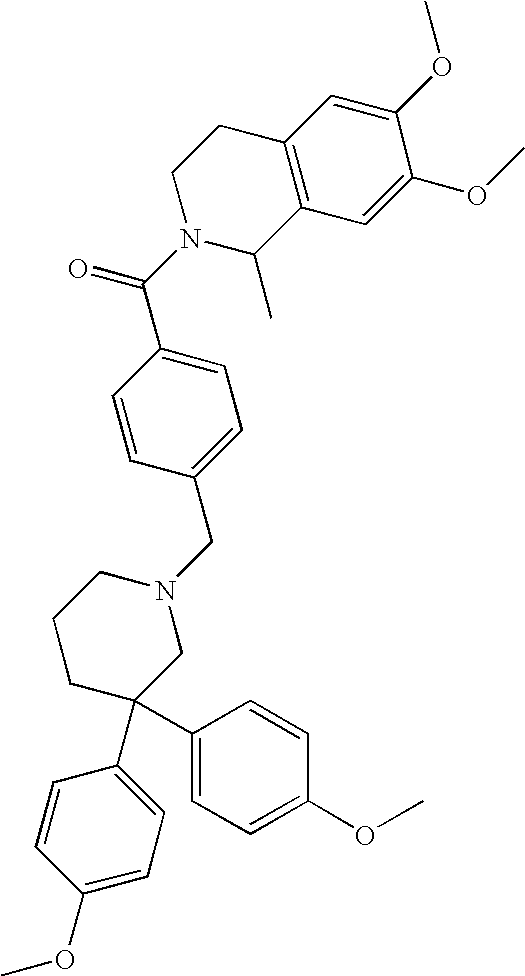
C1=C(C(N2C(C)C3=C(CC2)C=C(OC)C(OC)=C3)=O)C=CC(CN2CCCC(C3=CC=C(OC)C=C3)(C3=CC=C(OC)C=C3)C2)=C1
